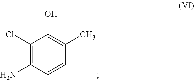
C1(Cl)=C(N)C=CC(C)=C1O
